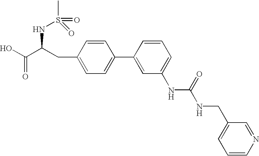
CS(=O)(=O)NC(C(O)=O)CC1=CC=C(C2=CC(NC(NCC3=CC=CN=C3)=O)=CC=C2)C=C1
